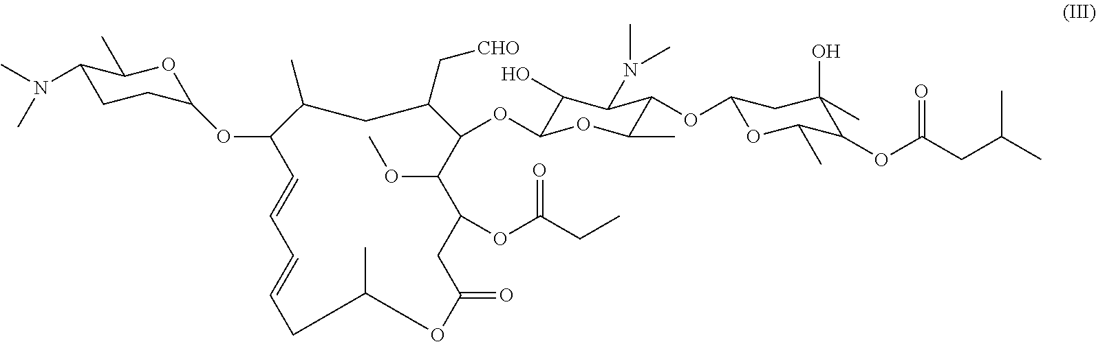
C1(N(C)C)CCC(OC2C=CC=CCC(C)OC(=O)CC(OC(CC)=O)C(OC)C(OC3C(O)C(N(C)C)C(OC4OC(C)C(OC(CC(C)C)=O)C(O)(C)C4)C(C)O3)C(C[CHO])CC2C)OC1C
